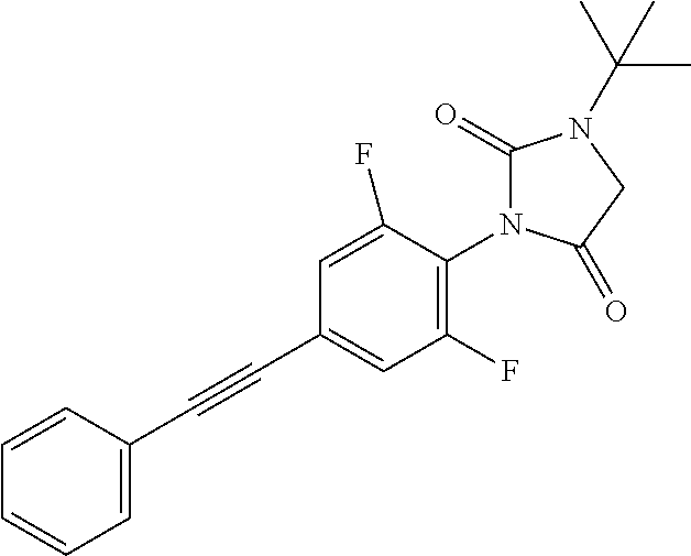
C1=C(C#CC2=CC(F)=C(N3C(=O)N(C(C)(C)C)CC3=O)C(F)=C2)C=CC=C1
